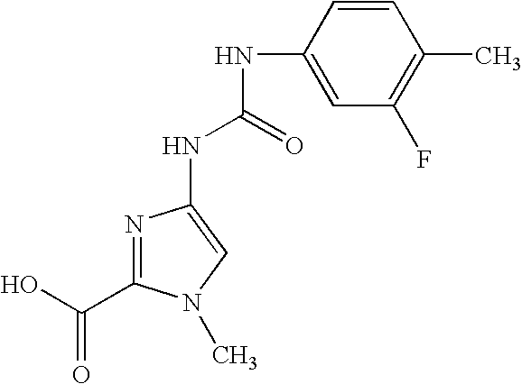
N1=C(C(O)=O)N(C)C=C1NC(NC1=CC(F)=C(C)C=C1)=O
